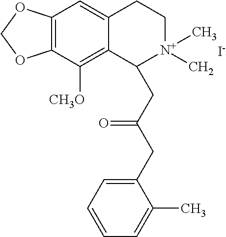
C12=C(C([CH3O])=C3C(=C1)CC[N+](C)(C)C3CC(CC1=CC=CC=C1C)=O)OCO2.[I-]
